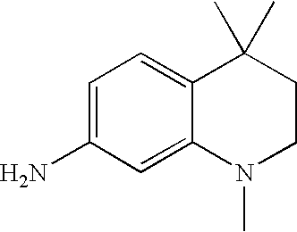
C1=C(N)C=C2C(=C1)C(C)(C)CCN2C
